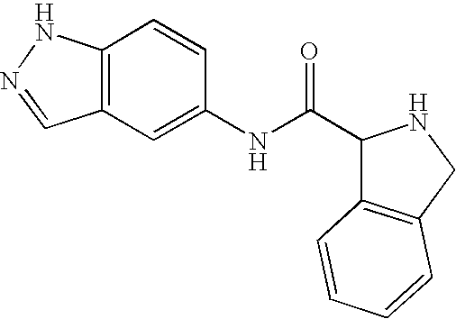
C12=C(C=C(NC(=O)C3C4=C(CN3)C=CC=C4)C=C1)C=NN2
